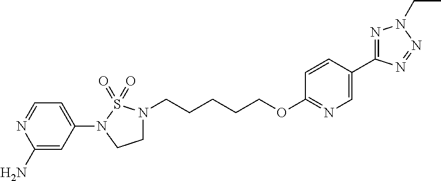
C1=C(N2CCN(CCCCCOC3=NC=C(C4=NN(CC)N=N4)C=C3)S2(=O)=O)C=C(N)N=C1
